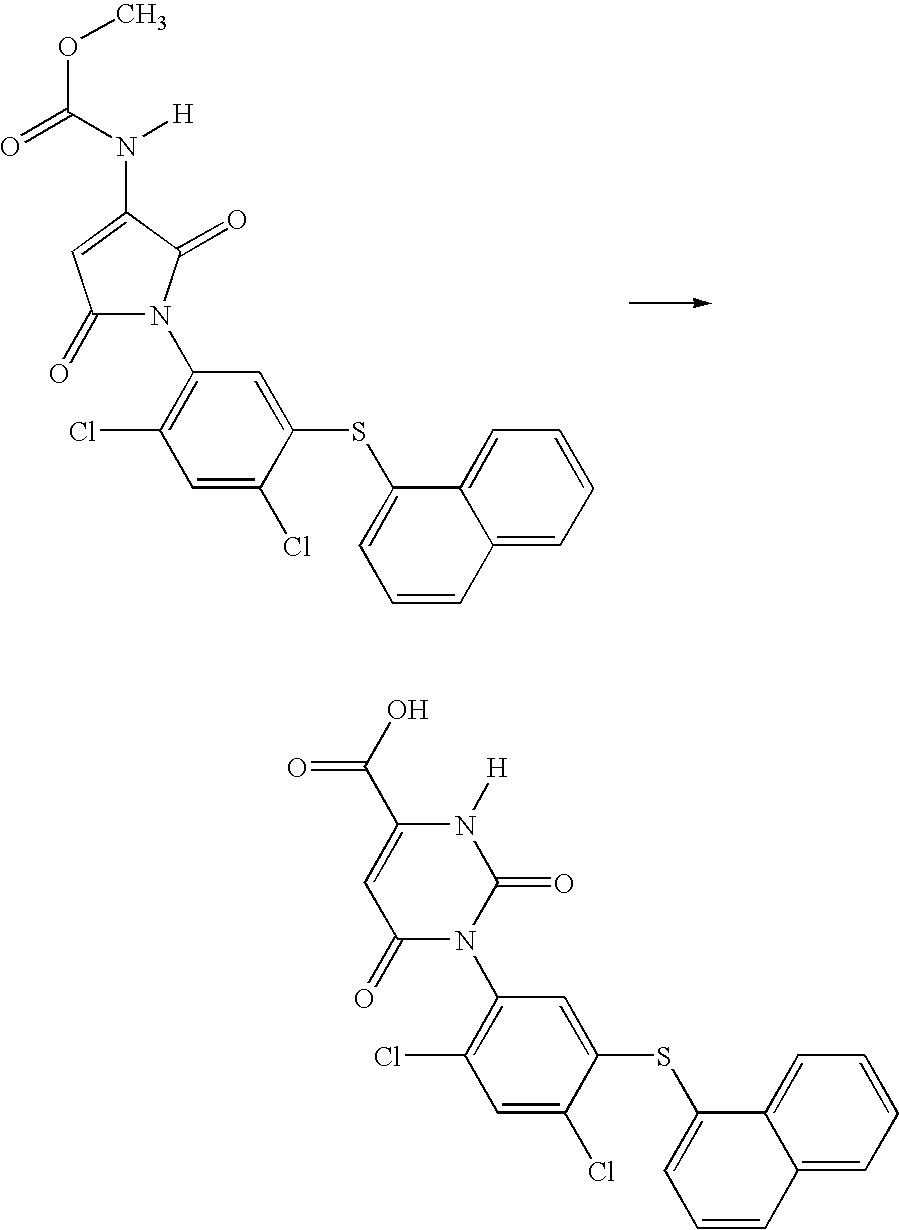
C1(=O)N(C2=C(Cl)C=C(Cl)C(SC3=CC=CC4=CC=CC=C34)=C2)C(=O)C(N([H])C(OC)=O)=C1.C1(N2C(=O)N([H])C(C(O)=O)=CC2=O)=C(Cl)C=C(Cl)C(SC2=CC=CC3=CC=CC=C23)=C1
